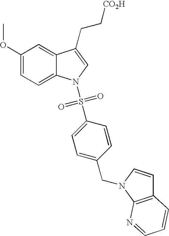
C1(OC)=CC=C2C(=C1)C(CC[CO2H])=CN2S(=O)(=O)C1=CC=C(CN2C=CC3=C2N=CC=C3)C=C1
